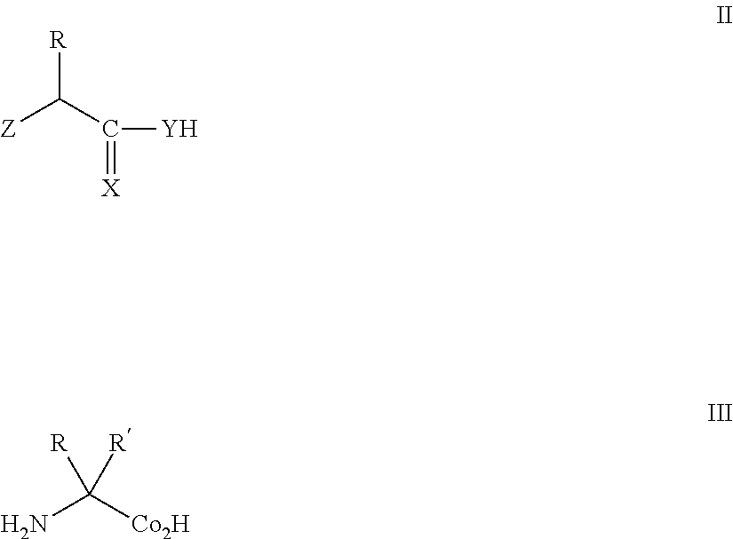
[R]C(C(=[X])[Y])[Z].C([Co2H])(N)([R])[R]
